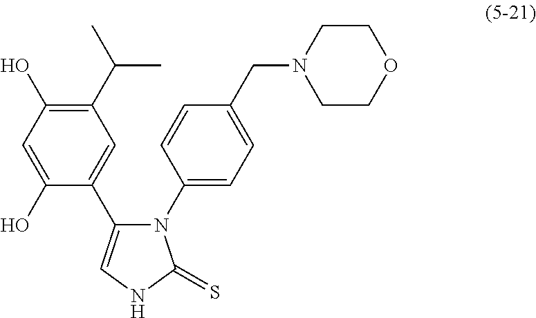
N1(C2=CC=C(CN3CCOCC3)C=C2)C(C2=CC(C(C)C)=C(O)C=C2O)=CNC1=S
